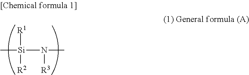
C[Si](N([R3])C)([R2])[R1]
